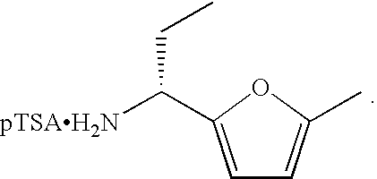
C1=C(C([pTSAH2N])CC)OC(C)=C1
